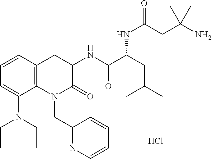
C1(CN2C3=C(CC(NC(O)C(CC(C)C)NC(CC(N)(C)C)=O)C2=O)C=CC=C3N(CC)CC)=NC=CC=C1.Cl
